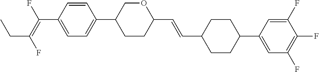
C1=CC(C(=C(F)CC)F)=CC=C1C1CCC(C=CC2CCC(C3=CC(F)=C(F)C(F)=C3)CC2)OC1
